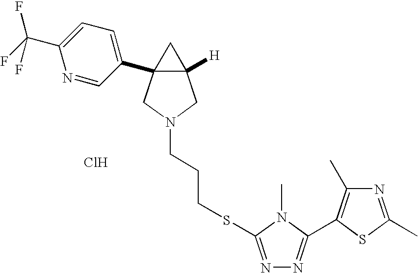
Cl.C12([H])CN(CCCSC3=NN=C(C4=C(C)N=C(C)S4)N3C)CC1(C1=CC=C(C(F)(F)F)N=C1)C2
